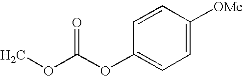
O(C(OC1=CC=C([OMe])C=C1)=O)C
